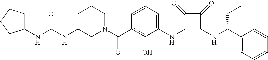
N(C1=C(NC(CC)C2=CC=CC=C2)C(=O)C1=O)C1=CC=CC(C(=O)N2CC(NC(NC3CCCC3)=O)CCC2)=C1O
